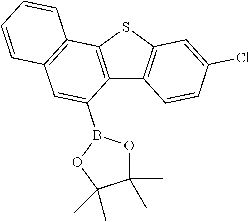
C12=C(SC3=C1C=CC(Cl)=C3)C1=C(C=C2B2OC(C)(C)C(C)(C)O2)C=CC=C1
